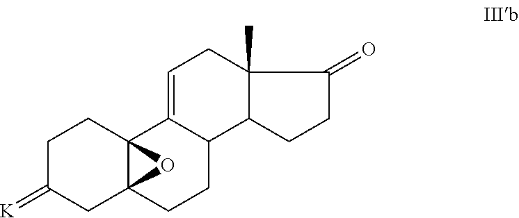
C1C(=[K])CC23C(C1)(C1=CCC4(C)C(C1CC2)CCC4=O)O3
